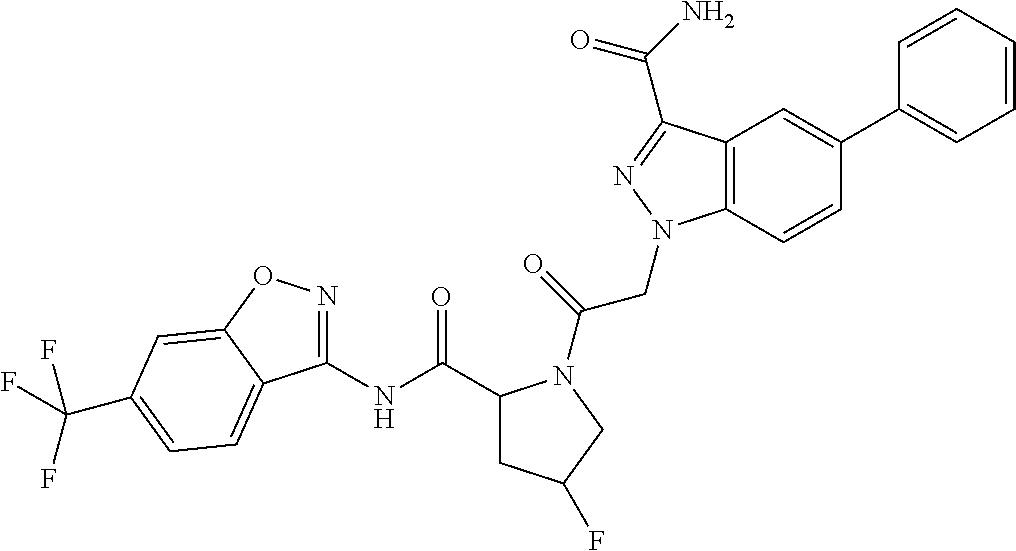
C1(NC(C2CC(F)CN2C(=O)CN2C3=C(C(C(N)=O)=N2)C=C(C2=CC=CC=C2)C=C3)=O)=NOC2=CC(C(F)(F)F)=CC=C12
